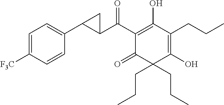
C1(C(C2=C(O)C(CCC)=C(O)C(CCC)(CCC)C2=O)=O)C(C2=CC=C([F3C])C=C2)C1
